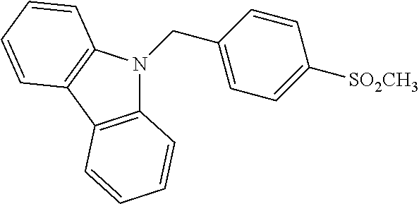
C12=C(C3=C(C=CC=C3)N1CC1=CC=C([SO2CH3])C=C1)C=CC=C2
